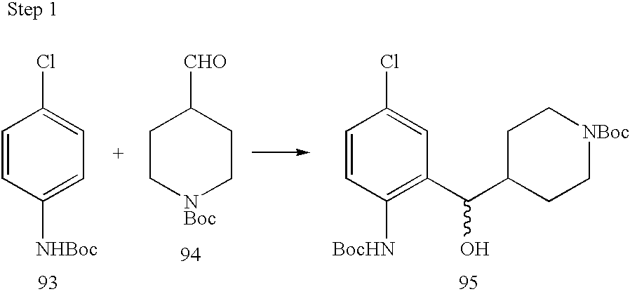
C1=CC([NHBoc])=CC=C1Cl.C1C[NBoc]CCC1[CHO].C1=CC([BocHN])=C(C(C2CC[NBoc]CC2)O)C=C1Cl
